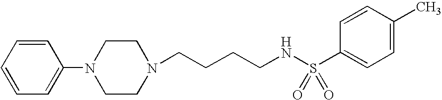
C1=CC=CC(N2CCN(CCCCNS(C3=CC=C(C)C=C3)(=O)=O)CC2)=C1
